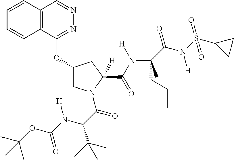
C12=C(C(OC3CN(C(C(N(C(OC(C)(C)C)=O)[H])C(C)(C)C)=O)C(C(N(C(C(N(S(C4CC4)(=O)=O)[H])=O)(CC=C)C)[H])=O)([H])C3)=NN=C1)C=CC=C2
